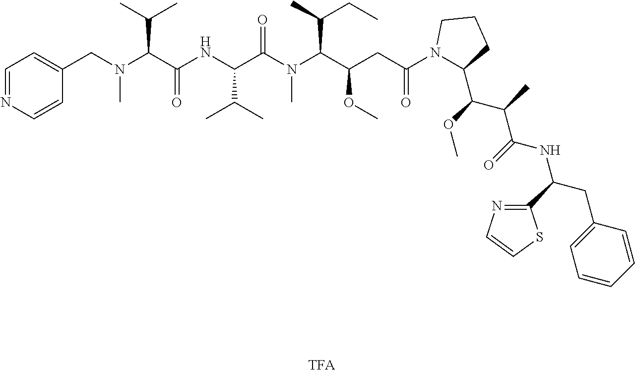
C1=NC=CC(CN(C(C(=O)NC(C(C)C)C(N(C)C(C(OC)CC(=O)N2C(C(C(C(NC(CC3=CC=CC=C3)C3=NC=CS3)=O)C)OC)CCC2)C(C)CC)=O)C(C)C)C)=C1
